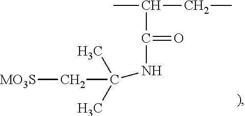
CC(CC)C(=O)NC(C[MO3S])(C)C
